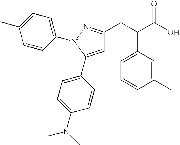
C1=CC(C)=CC(C(CC2=NN(C3=CC=C(C)C=C3)C(C3=CC=C(N(C)C)C=C3)=C2)C(O)=O)=C1
